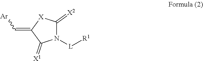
N1([L][R1])C(=[X2])[X]C(=C[Ar])C1=[X1]
